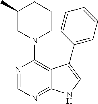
C1(C)CN(C2=C3C(=NC=N2)NC=C3C2=CC=CC=C2)CCC1
